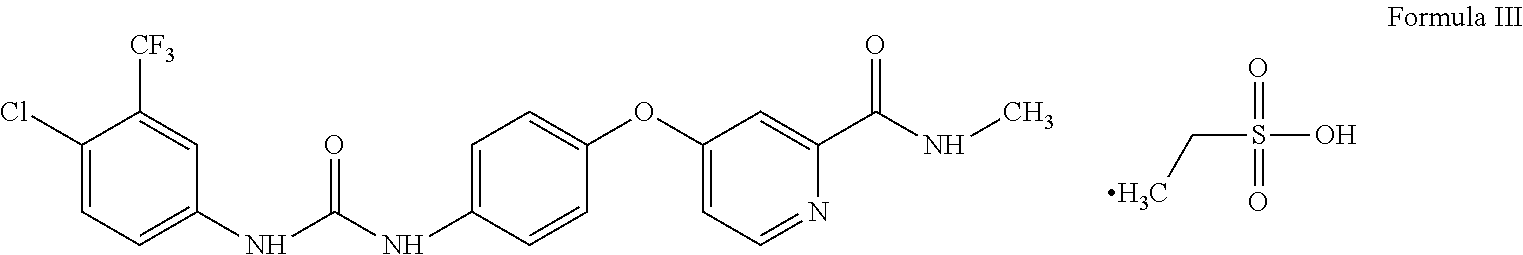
C1(Cl)=CC=C(NC(NC2=CC=C(OC3=CC=NC(C(NC)=O)=C3)C=C2)=O)C=C1[CF3].CCS(O)(=O)=O
